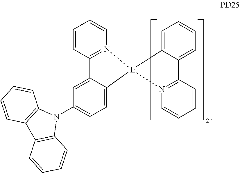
C12=CC(N3C4=C(C5=C3C=CC=C5)C=CC=C4)=CC=C1[Ir]1(N3=C2C=CC=C3)C2=CC=CC=C2C2=N1C=CC=C2
